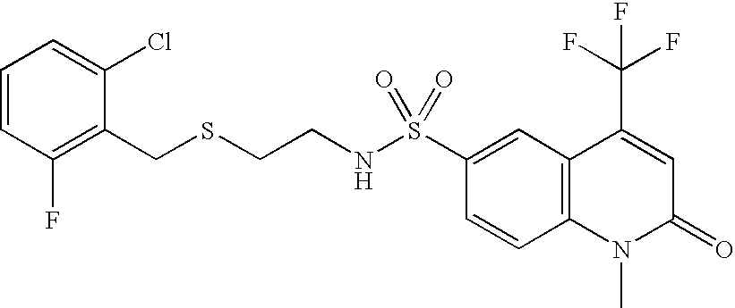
C12=C(C=CC(S(NCCSCC3=C(F)C=CC=C3Cl)(=O)=O)=C1)N(C)C(=O)C=C2C(F)(F)F
